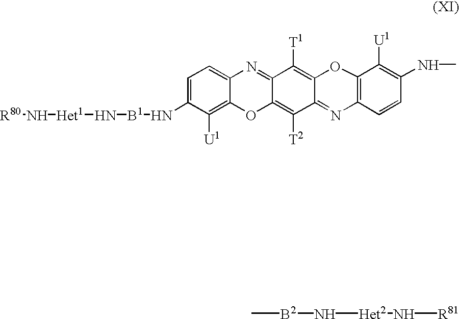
C12=CC=C(N[B1]N[Het1]N[R80])C([U1])=C1OC1=C([T2])C3=NC4=C(C([U1])=C(NC)C=C4)OC3=C([T1])C1=N2.[B2](N[Het2]N[R81])C
